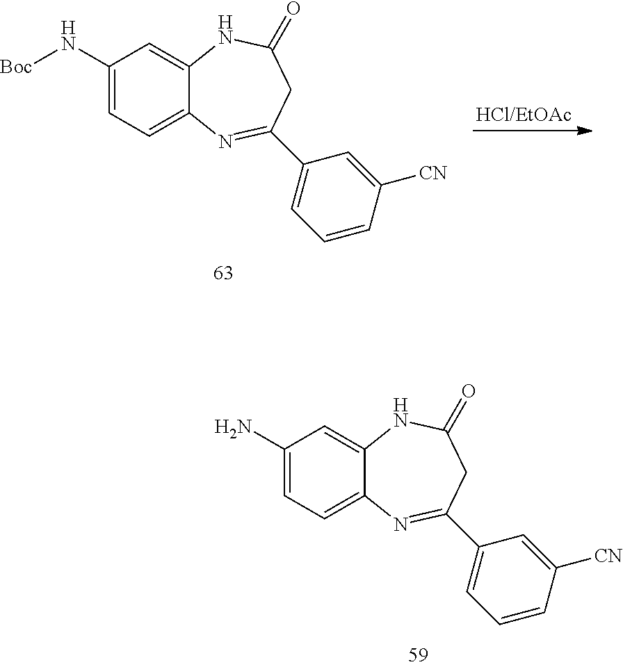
C1(N[Boc])=CC=C2C(=C1)NC(=O)CC(C1=CC=CC([CN])=C1)=N2.C1(N)=CC=C2C(=C1)NC(=O)CC(C1=CC=CC([CN])=C1)=N2
